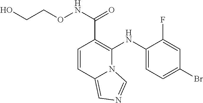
C1(NC2=C(C(NOCCO)=O)C=CC3=CN=CN23)=CC=C(Br)C=C1F
